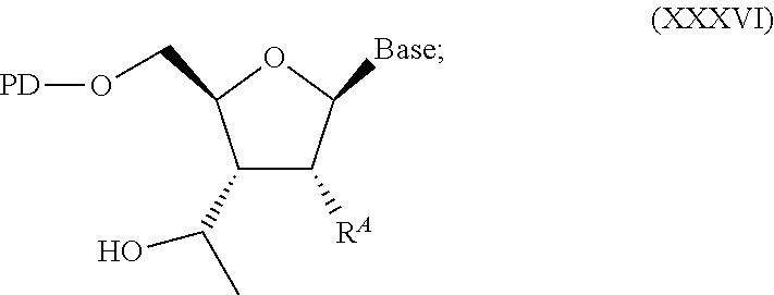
C1(C(O)C)C([RA])C([Base])OC1CO[PD]
